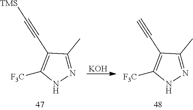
[F3C]C1=C(C#C[TMS])C(C)=NN1.[KOH].[F3C]C1=C(C#C)C(C)=NN1
